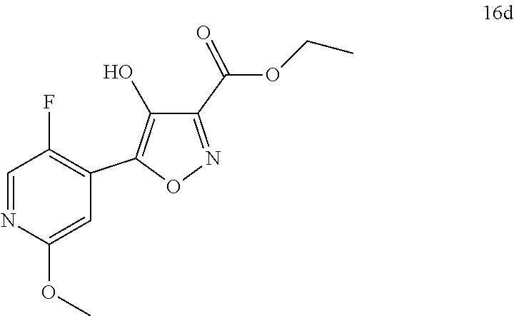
C1(C(OCC)=O)=NOC(C2=C(F)C=NC(OC)=C2)=C1O
